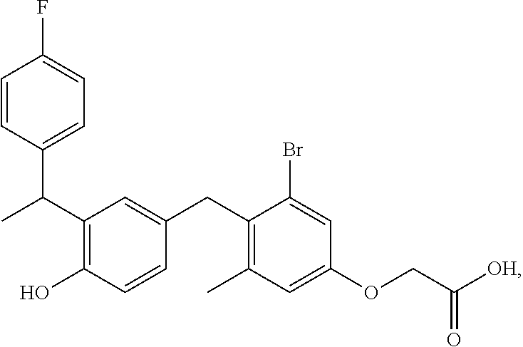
C(C1=C(O)C=CC(CC2=C(C)C=C(OCC([OH])=O)C=C2Br)=C1)(C1=CC=C(F)C=C1)C
